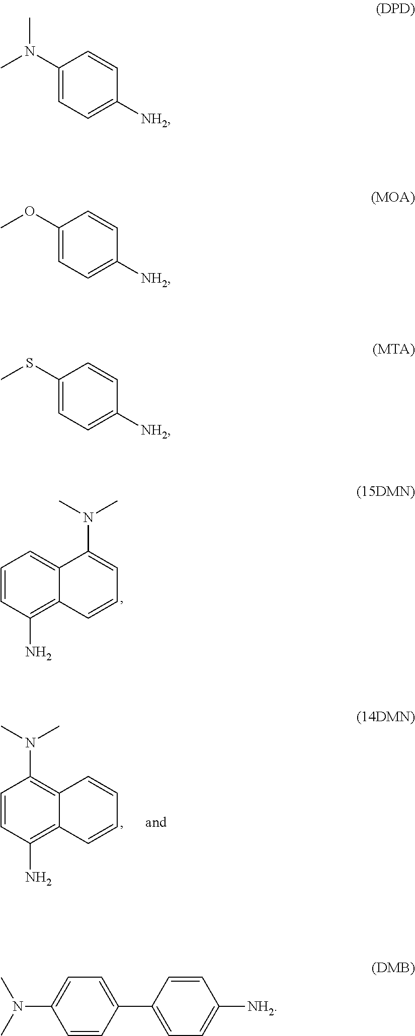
C1=CC(N)=C2C(=C1)C(N(C)C)=CC=C2.C1=CC(N)=C2C(=C1N(C)C)C=CC=C2.CN(C1=CC=C([NH2])C=C1)C.O(C1=CC=C([NH2])C=C1)C.S(C1=CC=C([NH2])C=C1)C.CN(C1=CC=C(C2=CC=C([NH2])C=C2)C=C1)C
